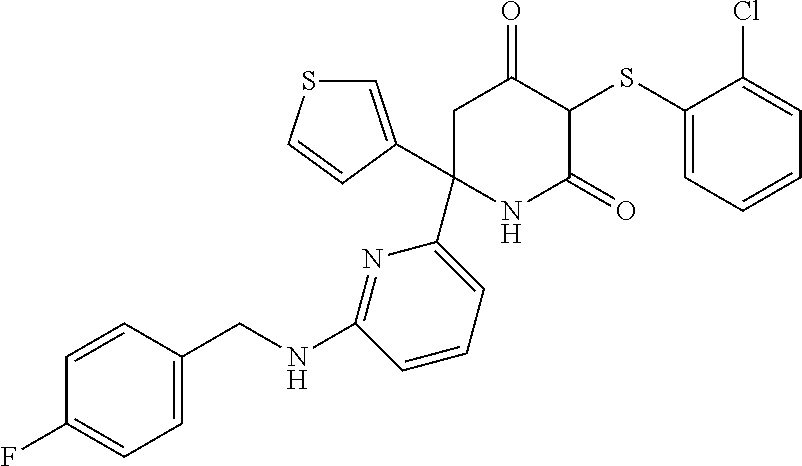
C1(SC2C(=O)CC(C3=CSC=C3)(C3=CC=CC(NCC4=CC=C(F)C=C4)=N3)NC2=O)=CC=CC=C1Cl
